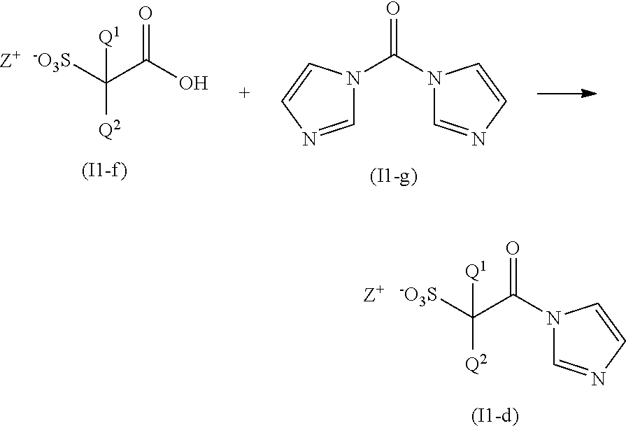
[-O3S]C(C(O)=O)([Q2])[Q1].N1(C(N2C=NC=C2)=O)C=NC=C1.[-O3S]C(C(=O)N1C=NC=C1)([Q2])[Q1]
